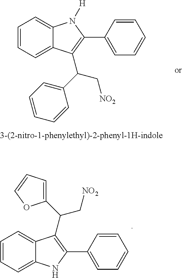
C1=CC=C2C(=C1)N([H])C(C1=CC=CC=C1)=C2C(C1=CC=CC=C1)C[NO2].C1=CC=C2C(=C1)NC(C1=CC=CC=C1)=C2C(C1=CC=CO1)C[NO2]
